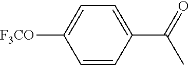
C1(C(=O)C)=CC=C([F3CO])C=C1
